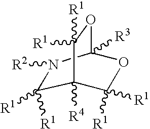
C1([R1])([R1])C2([R4])C([R1])([R1])OC([R3])(N1[R2])OC2([R1])[R1]
